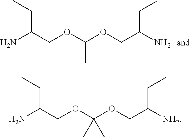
C(N)(COC(OCC(N)CC)C)CC.C(N)(COC(C)(OCC([NH2])CC)C)CC
